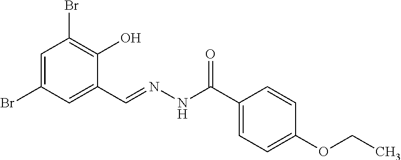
C1=C(Br)C=C(C=NNC(C2=CC=C(OCC)C=C2)=O)C(O)=C1Br
